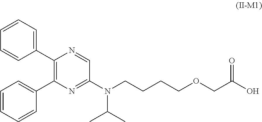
C1(C2=CC=CC=C2)=C(C2=CC=CC=C2)N=C(N(CCCCOCC(O)=O)C(C)C)C=N1
